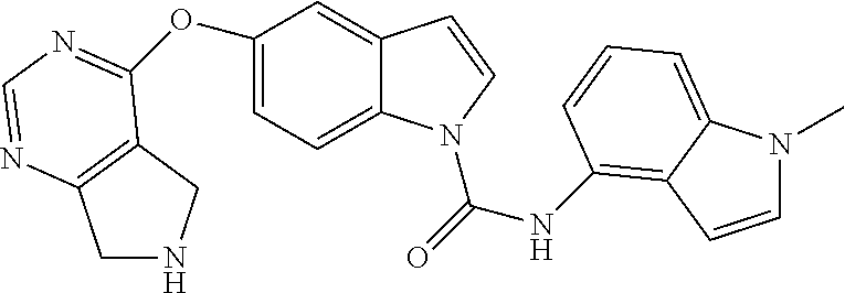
C1=C(OC2=NC=NC3=C2CNC3)C=C2C(=C1)N(C(=O)NC1=C3C(=CC=C1)N(C)C=C3)C=C2
